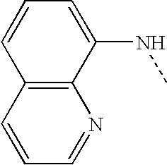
C12=C(C(NC)=CC=C1)N=CC=C2
